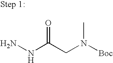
NNC(CN([Boc])C)=O
